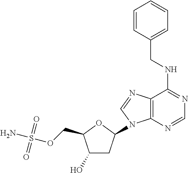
C1(O)CC(N2C3=C(N=C2)C(NCC2=CC=CC=C2)=NC=N3)OC1COS(N)(=O)=O
